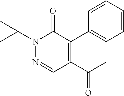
C1=CC=CC(C2=C(C(C)=O)C=NN(C(C)(C)C)C2=O)=C1
